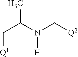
[Q1]CC(C)N([H])C[Q2]
